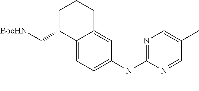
[BocHN]CC1C2=CC=C(N(C3=NC=C(C)C=N3)C)C=C2CCC1
